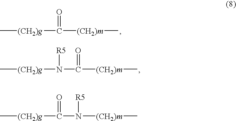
C[(CH2)g]C([(CH2)m]C)=O.C[(CH2)g]N(C([(CH2)m]C)=O)[R5].C[(CH2)g]C(N([(CH2)m]C)[R5])=O
